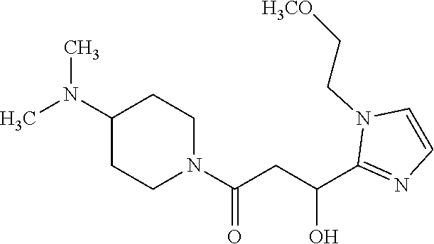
C1(C(CC(N2CCC(N(C)C)CC2)=O)O)=NC=CN1CC[H3CO]
